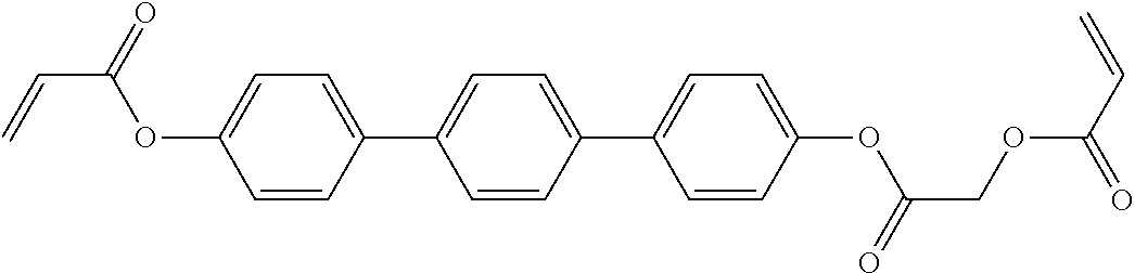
C1=CC(C2=CC=C(C3=CC=C(OC(COC(C=C)=O)=O)C=C3)C=C2)=CC=C1OC(=O)C=C
